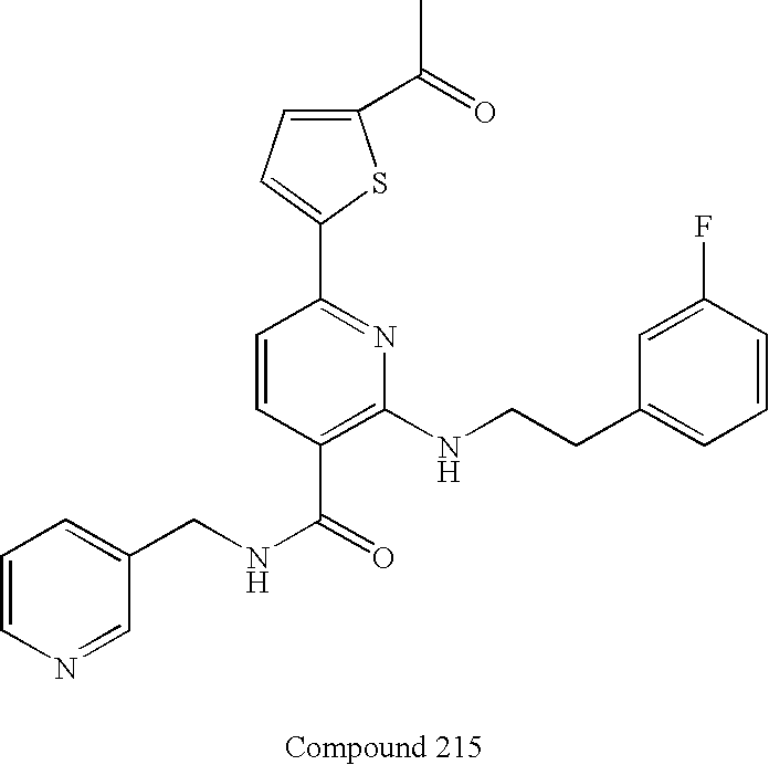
C1=CN=CC(CNC(=O)C2=C(NCCC3=CC=CC(F)=C3)N=C(C3=CC=C(C(=O)C)S3)C=C2)=C1
